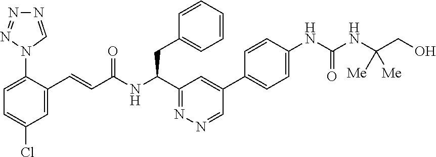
C1=C(C=CC(NC(C2=NN=CC(C3=CC=C(NC(NC(CO)([Me])[Me])=O)C=C3)=C2)CC2=CC=CC=C2)=O)C(N2C=NN=N2)=CC=C1Cl
